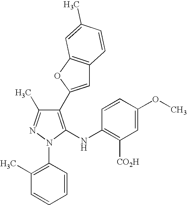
C1(C2=CC3=C(O2)C=C(C)C=C3)=C(NC2=C([CO2H])C=C(OC)C=C2)N(C2=C(C)C=CC=C2)N=C1C
